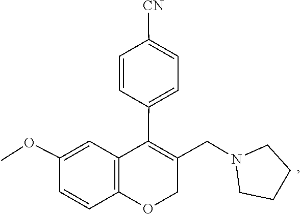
C1CN(CC2=C(C3=CC=C([CN])C=C3)C3=C(C=CC(OC)=C3)OC2)CC1
